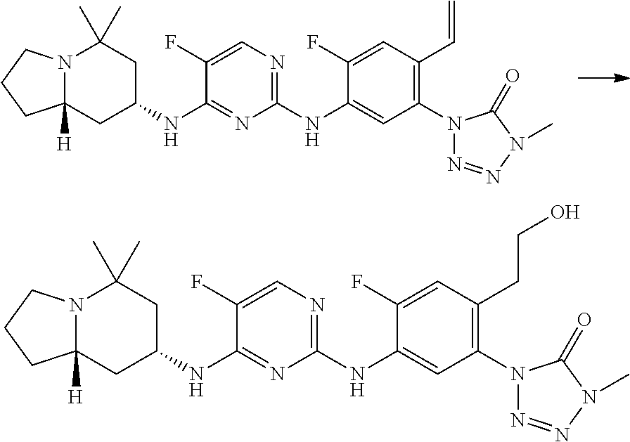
N12C([H])(CC(NC3=NC(NC4=CC(N5N=NN(C)C5=O)=C(C=C)C=C4F)=NC=C3F)CC1(C)C)CCC2.N12C([H])(CC(NC3=NC(NC4=CC(N5N=NN(C)C5=O)=C(CCO)C=C4F)=NC=C3F)CC1(C)C)CCC2
